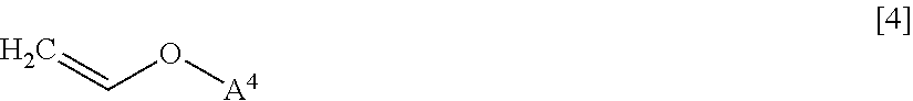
C=CO[A4]
